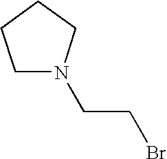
BrCCN1CCCC1
